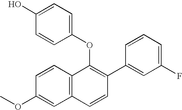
O(C1=C(C2=CC(F)=CC=C2)C=CC2=C1C=CC(OC)=C2)C1=CC=C(O)C=C1
